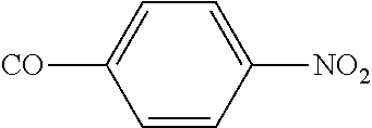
C1=C([NO2])C=CC([CO])=C1
